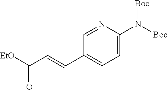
C1=C(N([Boc])[Boc])N=CC(C=CC([EtO])=O)=C1
